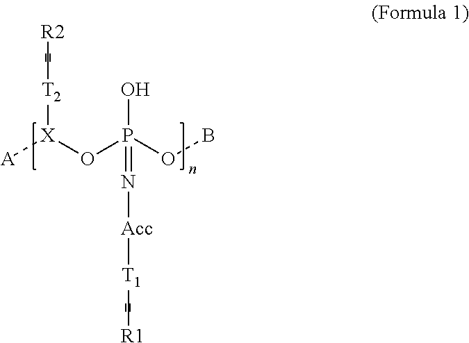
[A][X](OP(OB)(O)=N[Acc][T1][R1])[T2][R2]
